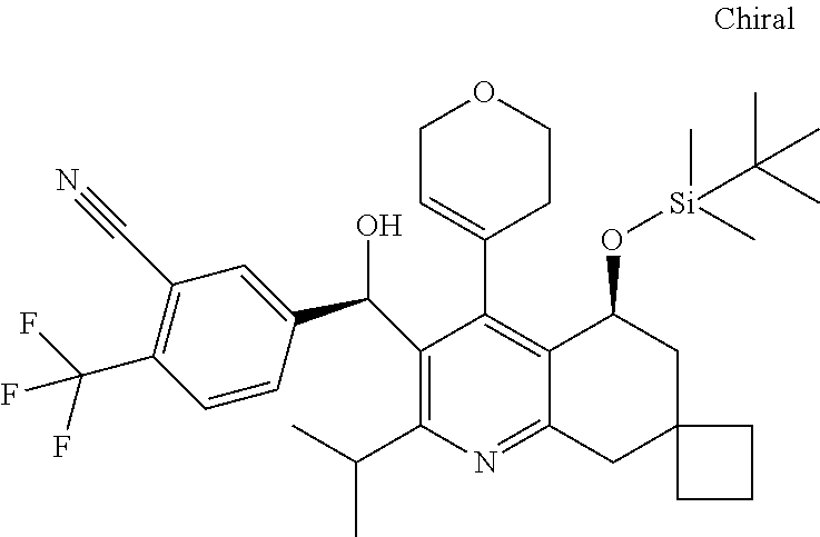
C1(C(O)C2=CC(C#N)=C(C(F)(F)F)C=C2)=C(C(C)C)N=C2C(=C1C1=CCOCC1)C(O[Si](C(C)(C)C)(C)C)CC1(C2)CCC1
